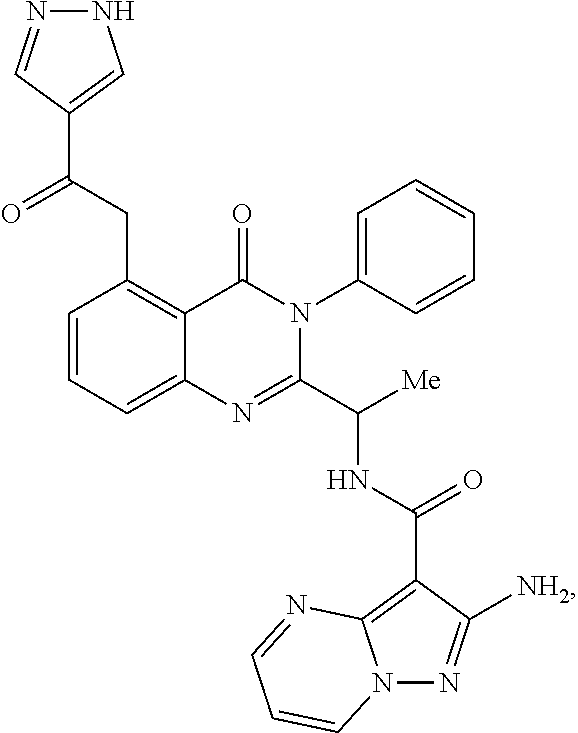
C12=CC=CC(CC(C3=CNN=C3)=O)=C1C(=O)N(C1=CC=CC=C1)C(C([Me])NC(C1=C3N(N=C1[NH2])C=CC=N3)=O)=N2
